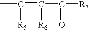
CC(=C([R6])C(=O)[R7])[R5]
